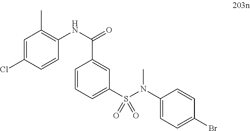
C1=C(Cl)C=CC(NC(=O)C2=CC(S(N(C)C3=CC=C(Br)C=C3)(=O)=O)=CC=C2)=C1C
